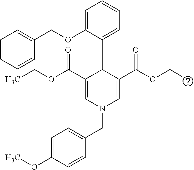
C1=CC=CC(COC2=CC=CC=C2C2C(C(OCC)=O)=CN(CC3=CC=C(OC)C=C3)C=C2C(OCC)=O)=C1
